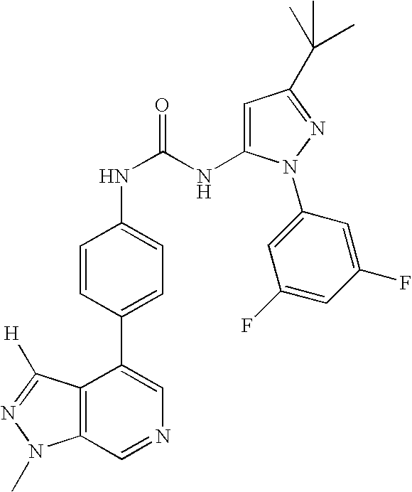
C12=C(C=NC=C1C1=CC=C(NC(NC3=CC(C(C)(C)C)=NN3C3=CC(F)=CC(F)=C3)=O)C=C1)N(C)N=C2[H]
